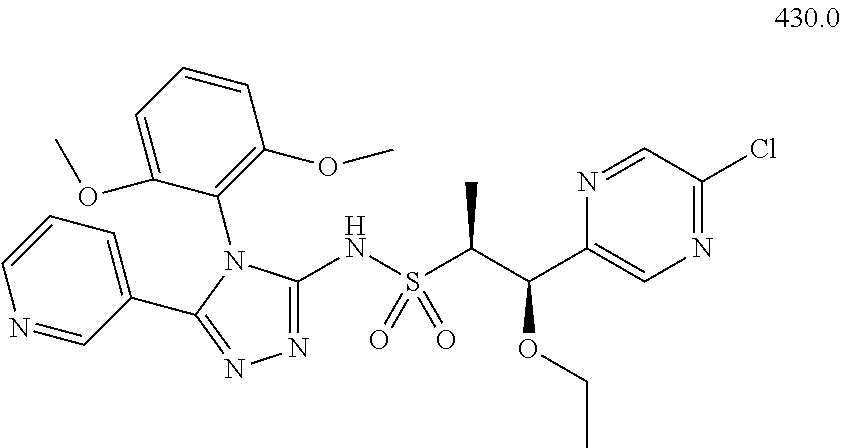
C1=CC(OC)=C(N2C(NS(C(C(C3=CN=C(Cl)C=N3)OCC)C)(=O)=O)=NN=C2C2=CC=CN=C2)C(OC)=C1
